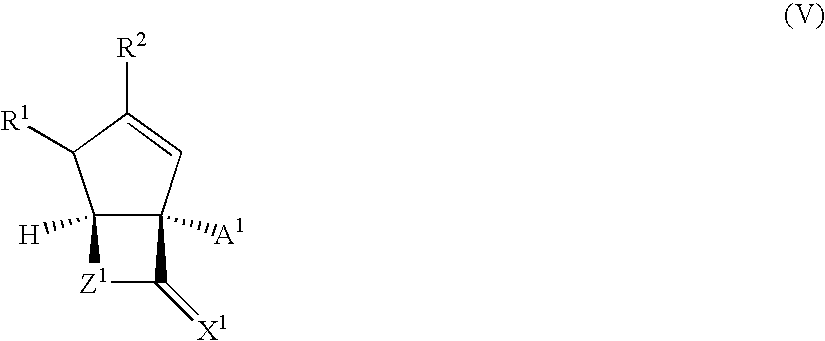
C12([H])[Z1]C(=[X1])C1([A1])C=C([R2])C2[R1]
